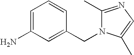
C1(N)=CC=CC(CN2C(C)=NC=C2C)=C1
